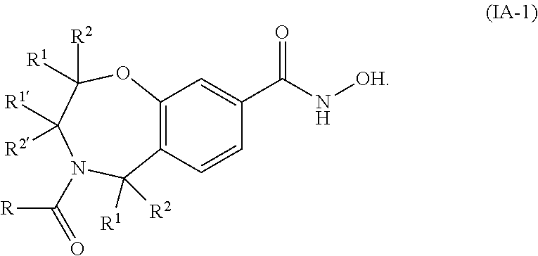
C12=C(C=CC(C(N[OH])=O)=C1)C([R1])([R2])N(C([R])=O)C([R1])([R2])C([R2])([R1])O2
